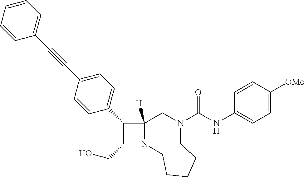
C12([H])N(C(CO)C1C1=CC=C(C#CC3=CC=CC=C3)C=C1)CCCCCN(C(NC1=CC=C([OMe])C=C1)=O)C2
